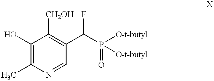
C1(O)=C(C)N=CC(C(P([O-t-butyl])(=O)[O-t-butyl])F)=C1[CH2OH]
